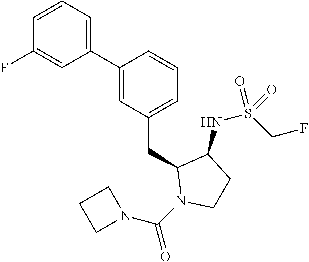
C1(C2=CC(CC3N(C(=O)N4CCC4)CCC3NS(CF)(=O)=O)=CC=C2)=CC=CC(F)=C1
